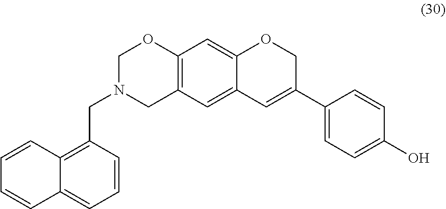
C(N1CC2=C(OC1)C=C1C(=C2)C=C(C2=CC=C(O)C=C2)CO1)C1=C2C(=CC=C1)C=CC=C2
